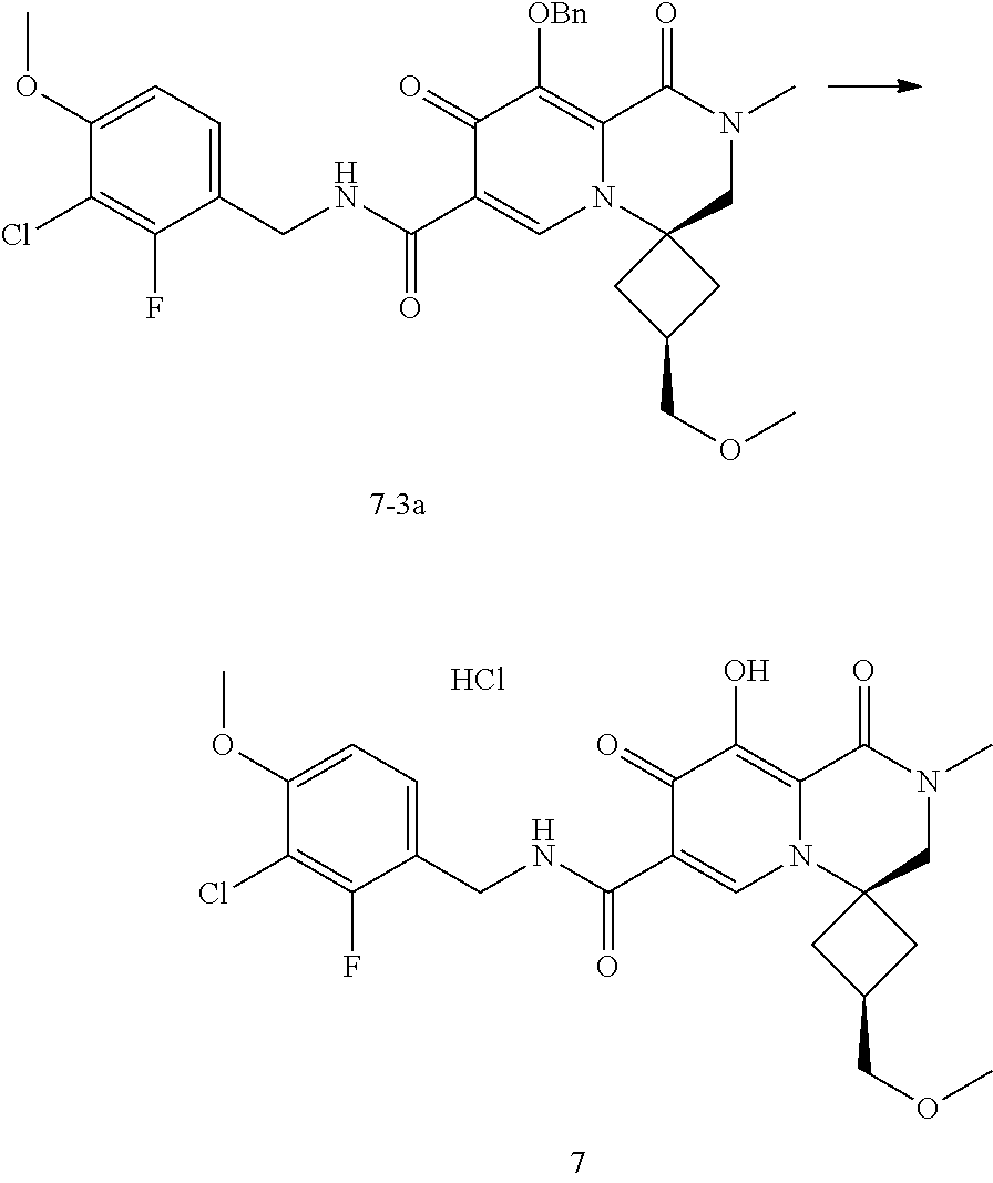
C1(OC)=CC=C(CNC(C2=CN3C(=C([OBn])C2=O)C(=O)N(C)CC32CC(COC)C2)=O)C(F)=C1Cl.C1(OC)=CC=C(CNC(C2=CN3C(=C(O)C2=O)C(=O)N(C)CC32CC(COC)C2)=O)C(F)=C1Cl.Cl
